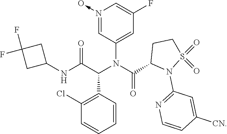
C1=N(->O)C=C(F)C=C1N(C(=O)C1N(C2=NC=CC([CN])=C2)S(=O)(=O)CC1)C(C1=C(Cl)C=CC=C1)C(=O)NC1CC(F)(F)C1
